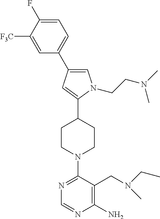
C1=C(C2=CC=C(F)C([F3C])=C2)C=C(C2CCN(C3=NC=NC(N)=C3CN(CC)C)CC2)N1CCN(C)C
